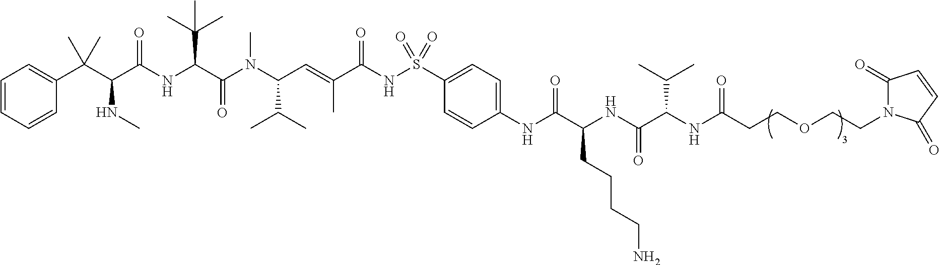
C1=CC=CC(C(C(C(NC(C(N(C(C=C(C(NS(C2=CC=C(NC(C(NC(C(NC(CCOCCN3C(=O)C=CC3=O)=O)C(C)C)=O)CCCCN)=O)C=C2)(=O)=O)=O)C)C(C)C)C)=O)C(C)(C)C)=O)NC)(C)C)=C1
